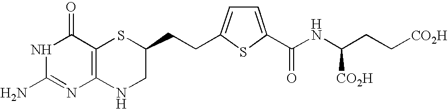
N1C(N)=NC2=C(C1=O)SC(CCC1=CC=C(C(NC(CC[CO2H])[CO2H])=O)S1)CN2
